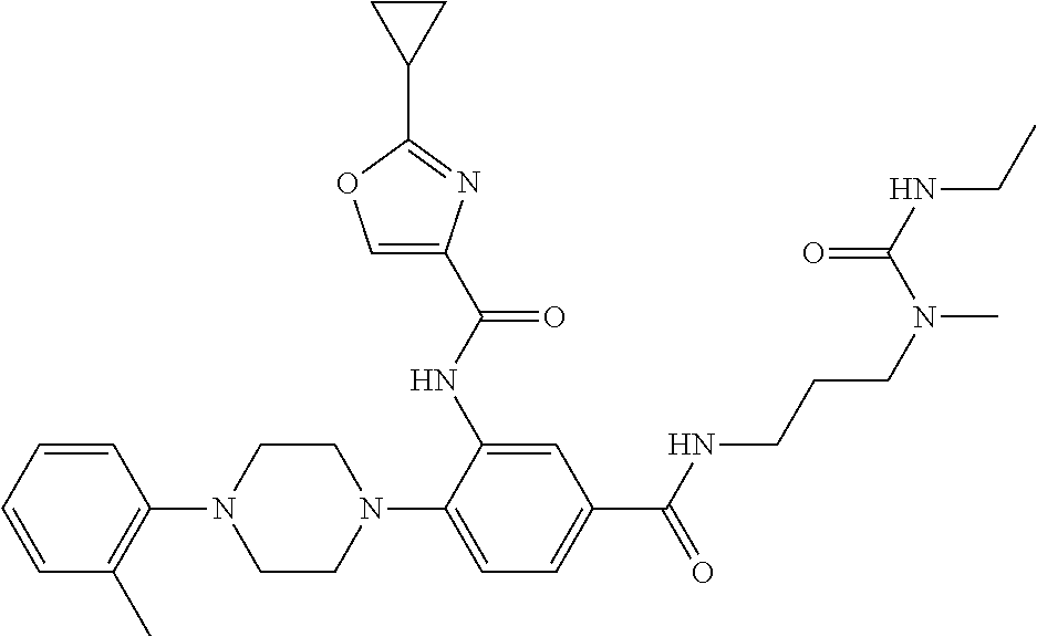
C1=CC(N2CCN(C3=CC=C(C(=O)NCCCN(C)C(NCC)=O)C=C3NC(C3=COC(C4CC4)=N3)=O)CC2)=C(C)C=C1
